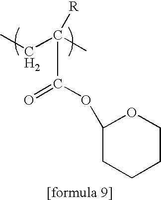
C1(OC(C(CC)(C)[R])=O)CCCCO1
